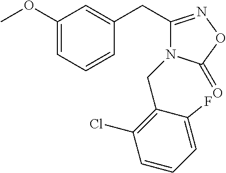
C1(OC)=CC=CC(CC2=NOC(=O)N2CC2=C(Cl)C=CC=C2F)=C1
